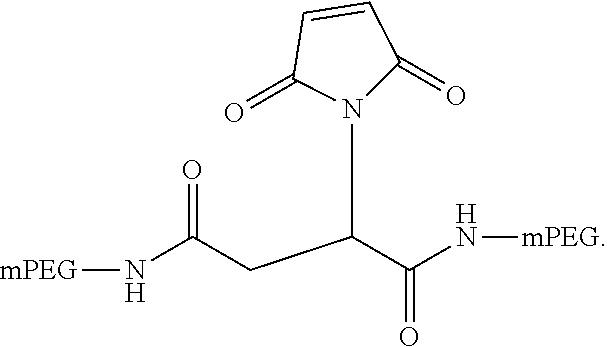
[mPEG]NC(CC(C(N[mPEG])=O)N1C(=O)C=CC1=O)=O
